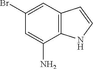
C1=C(N)C2=C(C=C1Br)C=CN2
